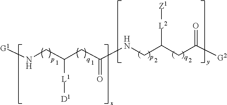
[L1](C(CN[G1])CC(NCC(CC([G2])=O)[L2][Z1])=O)[D1]
